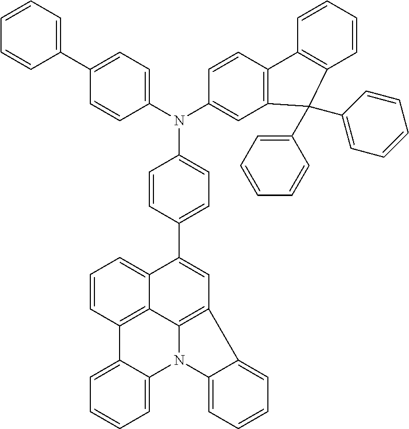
C1=C(N(C2=CC3=C(C=C2)C2=C(C=CC=C2)C3(C2=CC=CC=C2)C2=CC=CC=C2)C2=CC=C(C3=CC=CC=C3)C=C2)C=CC(C2=CC3=C4C5=C(C6=CC=CC=C6N4C4=CC=CC=C34)C=CC=C25)=C1
